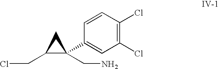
C1(C2=CC(Cl)=C(Cl)C=C2)(CN)C(CCl)C1
